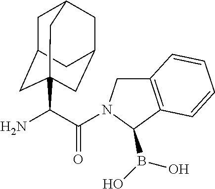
C(C(=O)N1CC2=C(C1B(O)O)C=CC=C2)(N)C12CC3CC(CC(C1)C3)C2
